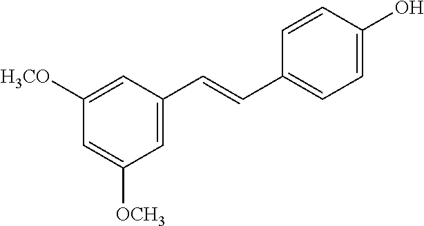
C1([H3CO])=CC(C=CC2=CC=C(O)C=C2)=CC([OCH3])=C1
